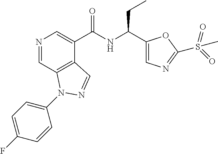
N1=CC2=C(C(C(NC(CC)C3=CN=C(S(=O)(=O)C)O3)=O)=C1)C=NN2C1=CC=C(F)C=C1
